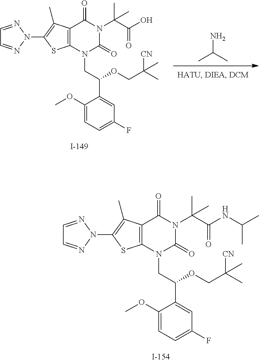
C12=C(N(CC(C3=CC(F)=CC=C3OC)OCC(C)([CN])C)C(=O)N(C(C(NC(C)C)=O)(C)C)C1=O)SC(N1N=CC=N1)=C2C.NC(C)C.C12=C(N(CC(C3=CC(F)=CC=C3OC)OCC(C)([CN])C)C(=O)N(C(C(O)=O)(C)C)C1=O)SC(N1N=CC=N1)=C2C
